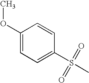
C1=CC(OC)=CC=C1S(C)(=O)=O
